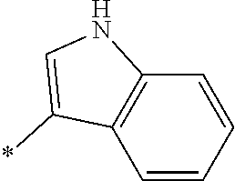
C1=CC=CC2=C1C(*)=CN2
